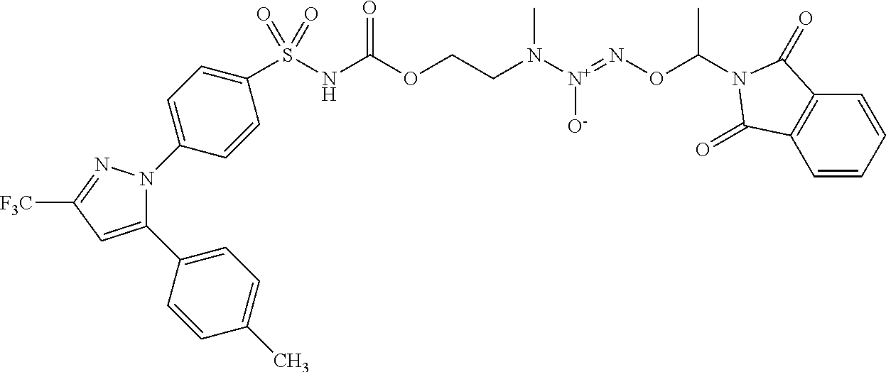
C1(C2=CC=C(C)C=C2)=CC([F3C])=NN1C1=CC=C(S(NC(=O)OCCN([N+](=NOC(N2C(=O)C3=C(C=CC=C3)C2=O)C)[O-])C)(=O)=O)C=C1
